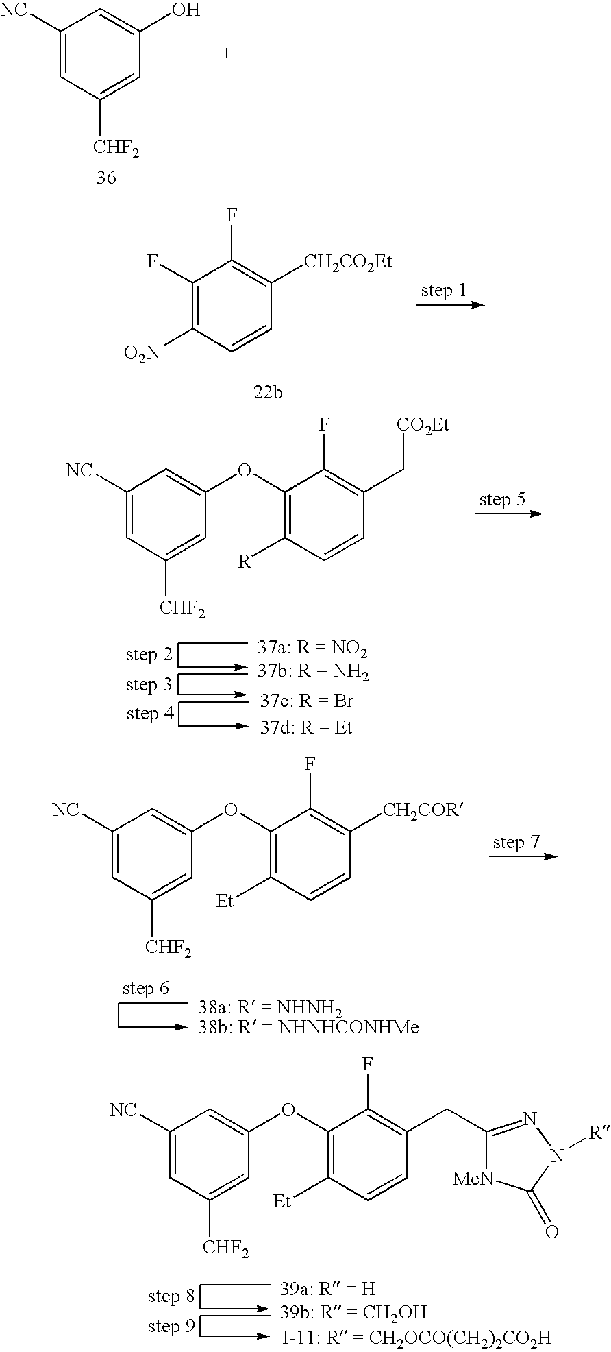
C1=C([NC])C=C(O)C=C1[CHF2].C1([O2N])=C(F)C(F)=C([CH2CO2Et])C=C1.C1=C([NC])C=C(OC2=C([R])C=CC(C[CO2Et])=C2F)C=C1[CHF2].C1=C([NC])C=C(OC2=C([Et])C=CC([CH2COR])=C2F)C=C1[CHF2].C1=C([NC])C=C(OC2=C([Et])C=CC(CC3=NN([R])C(=O)[MeN]3)=C2F)C=C1[CHF2]
